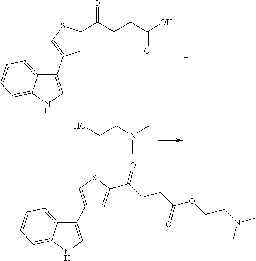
C1=C(C(CCC(O)=O)=O)SC=C1C1=CNC2=CC=CC=C12.C1(C2=CNC3=CC=CC=C23)=CSC(C(CCC(OCCN(C)C)=O)=O)=C1.OCCN(C)C
